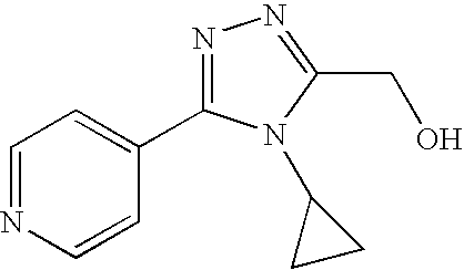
C1=NC=CC(C2=NN=C(CO)N2C2CC2)=C1
